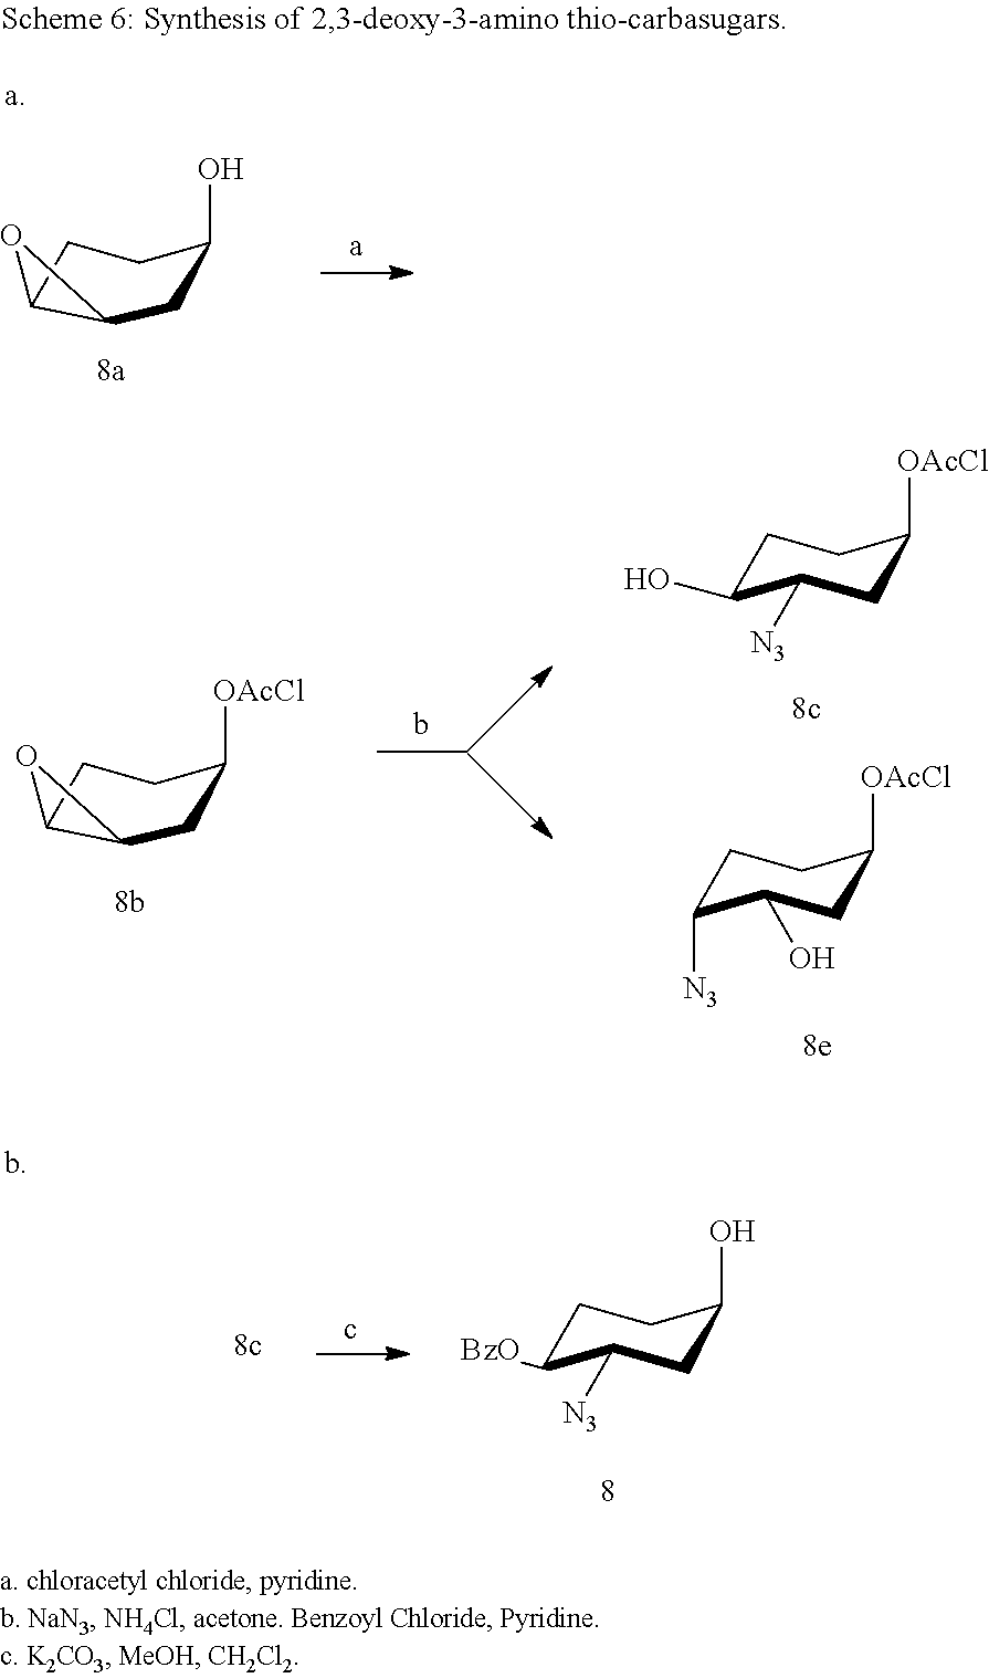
C1C2C(CC(O)C1)O2.C1C2C(CC([OAcCl])C1)O2.C1C(O)C([N3])CC([OAcCl])C1.C1C([N3])C(O)CC([OAcCl])C1.C1C([BzO])C([N3])CC(O)C1
